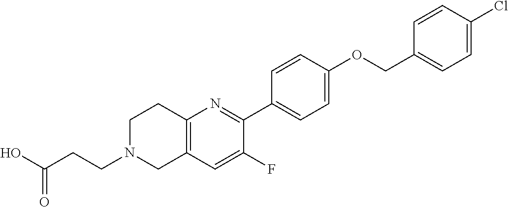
OC(CCN1CC2=C(CC1)N=C(C1=CC=C(OCC3=CC=C(Cl)C=C3)C=C1)C(F)=C2)=O
